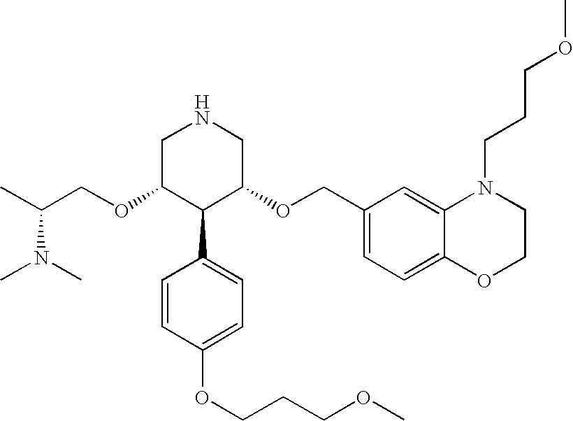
CC(COC1C(C2=CC=C(OCCCOC)C=C2)C(OCC2=CC=C3C(=C2)N(CCCOC)CCO3)CNC1)N(C)C
